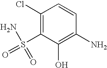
C1(Cl)=C(S(=O)(=O)N)C(O)=C(N)C=C1
